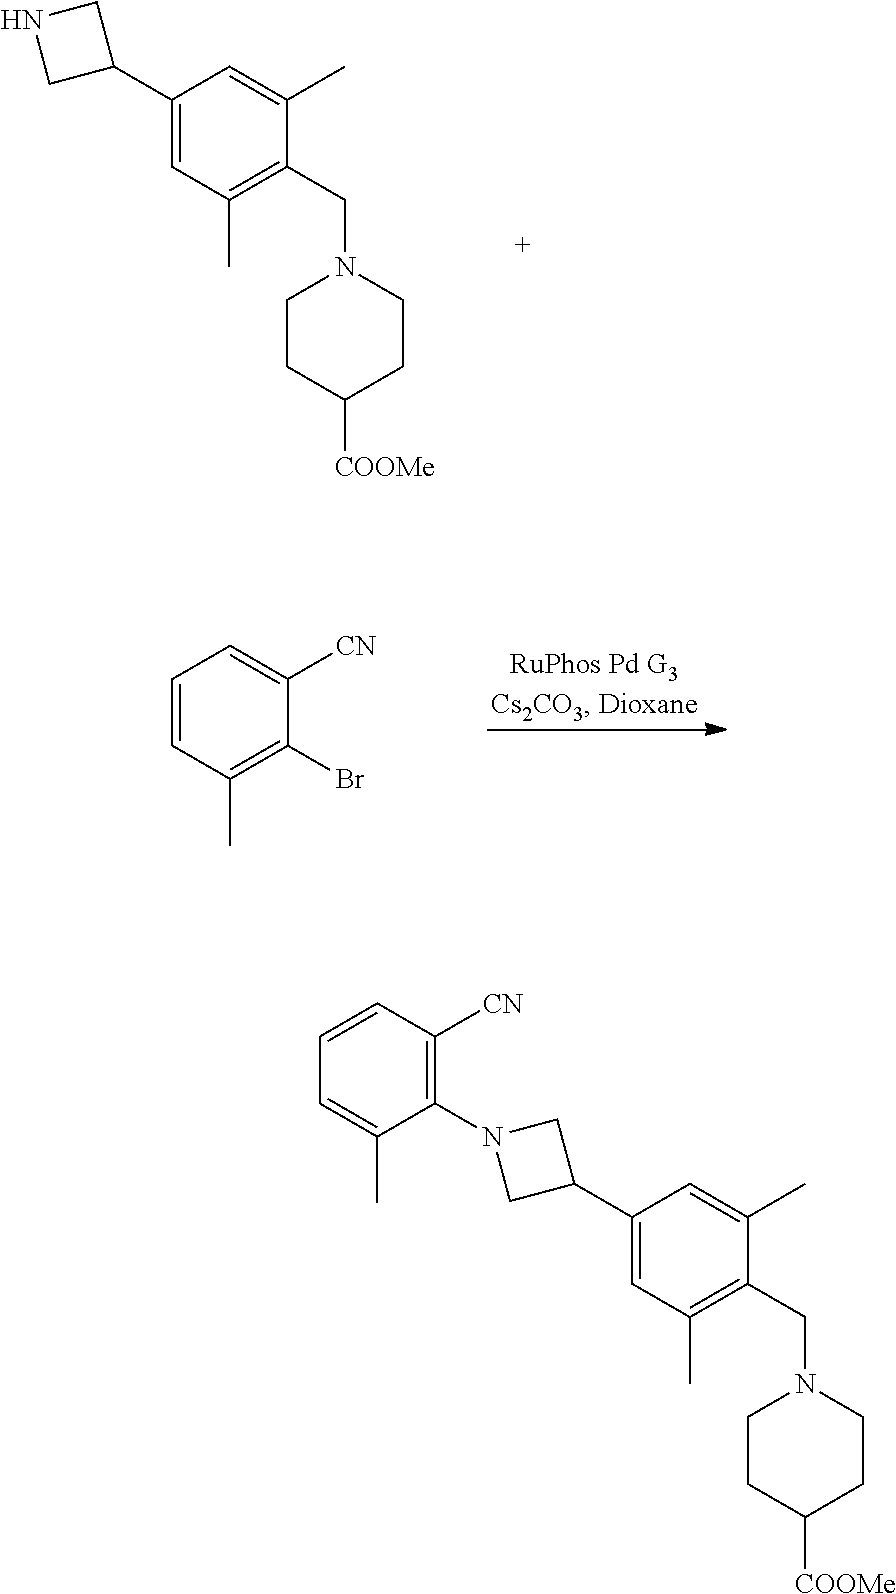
C1(C2CNC2)=CC(C)=C(CN2CCC([COOMe])CC2)C(C)=C1.C1=CC(C)=C(Br)C([CN])=C1.C1(C2CN(C3=C([CN])C=CC=C3C)C2)=CC(C)=C(CN2CCC([COOMe])CC2)C(C)=C1
